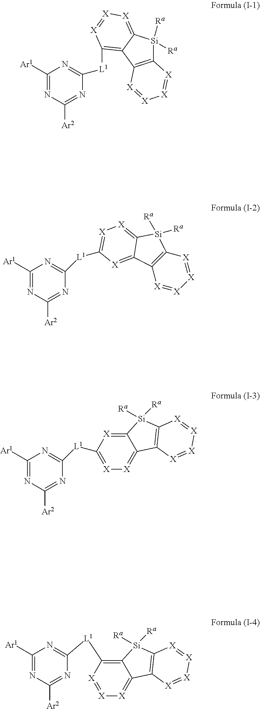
C1([Ar1])=NC([Ar2])=NC([L1]C2=C3C(=[X][X]=[X]2)[Si]([Ra])([Ra])C2=C3[X]=[X][X]=[X]2)=N1.C1([Ar1])=NC([Ar2])=NC([L1]C2=[X][X]=C3[Si]([Ra])([Ra])C4=C([X]=[X][X]=[X]4)C3=[X]2)=N1.C1([Ar1])=NC([Ar2])=NC([L1]C2=[X][X]=C3C(=[X]2)[Si]([Ra])([Ra])C2=C3[X]=[X][X]=[X]2)=N1.C1([Ar1])=NC([Ar2])=NC([L1]C2=C3C(=[X][X]=[X]2)C2=C([Si]3([Ra])[Ra])[X]=[X][X]=[X]2)=N1
